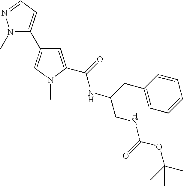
C1=C(C(=O)NC(CC2=CC=CC=C2)CNC(OC(C)(C)C)=O)N(C)C=C1C1=CC=NN1C
